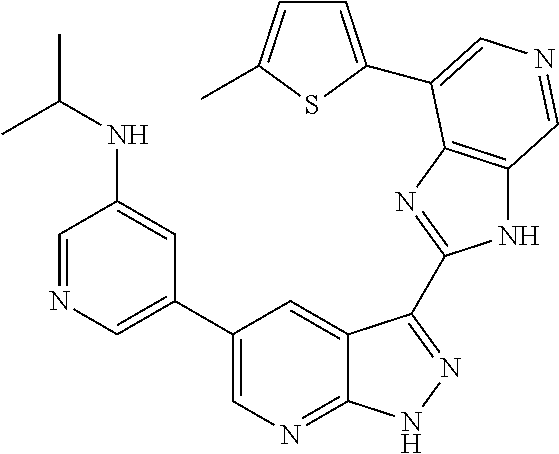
C1(C2=CN=CC(NC(C)C)=C2)=CN=C2C(=C1)C(C1=NC3=C(N1)C=NC=C3C1=CC=C(C)S1)=NN2
